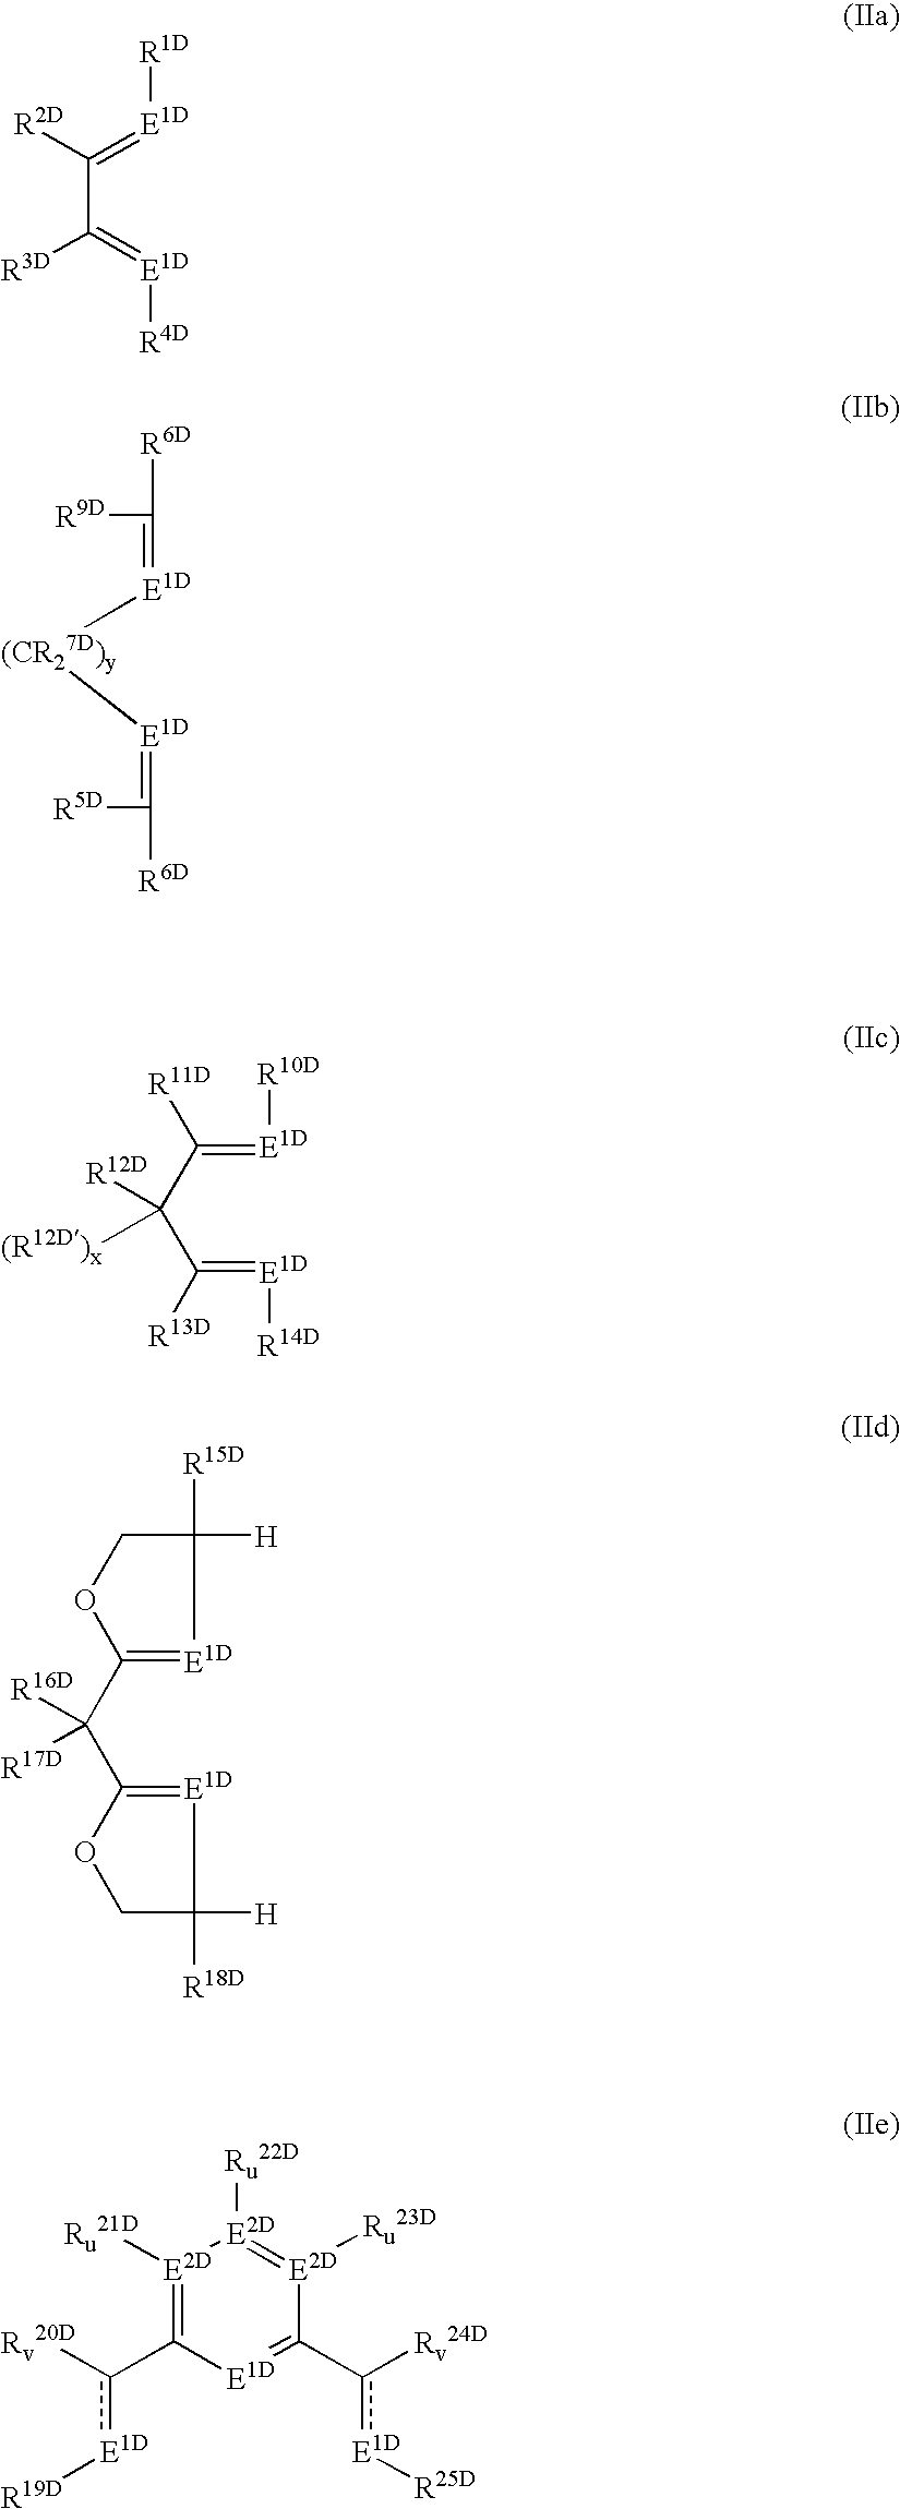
[R1D][E1D]=C(C([R3D])=[E1D][R4D])[R2D].[R10D][E1D]=C(C(C([R13D])=[E1D][R14D])([R12D])[(R12D)x])[R11D].[R6D]C([R9D])=[E1D][(CR27D)y][E1D]=C([R6D])[R5D].C([R16D])([R17D])(C1=[E1D]C([R15D])([H])CO1)C1=[E1D]C([H])([R18D])CO1.[E2D]1([Ru21D])=C(c([Rv20D])[E1D][R19D])[E1D]=C(c([Rv24D])[E1D][R25D])[E2D]([Ru23D])=[E2D]1[Ru22D]
